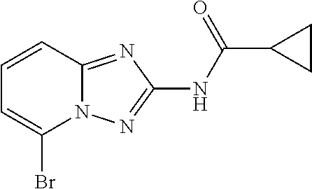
C1=CC=C(Br)N2C1=NC(NC(=O)C1CC1)=N2
